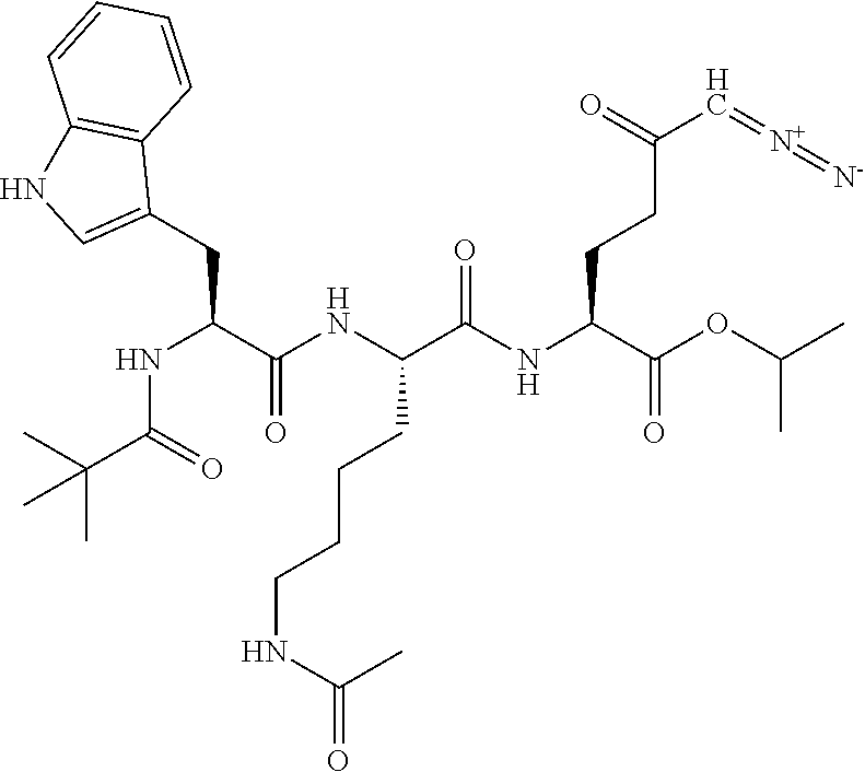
C(C(NC(C(NC(C(OC(C)C)=O)CCC(=O)C=[N+]=[N-])=O)CCCCNC(=O)C)=O)(CC1=CNC2=C1C=CC=C2)NC(=O)C(C)(C)C
